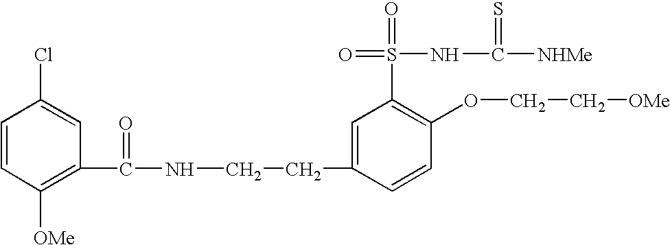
C1=CC([OMe])=C(C(NCCC2=CC(S(=O)(=O)NC([NHMe])=S)=C(OCC[OMe])C=C2)=O)C=C1Cl
